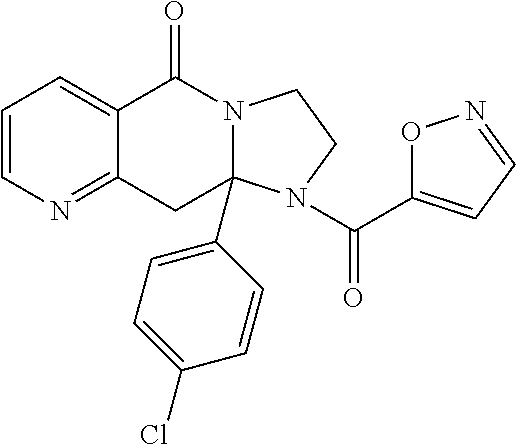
C1=CN=C2C(=C1)C(=O)N1C(C3=CC=C(Cl)C=C3)(C2)N(C(C2=CC=NO2)=O)CC1
